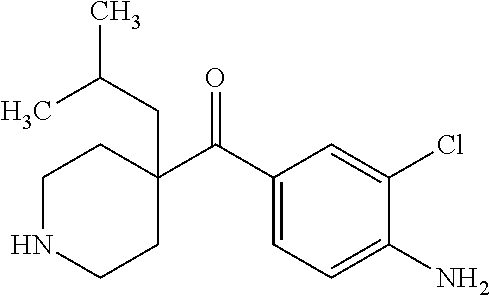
C1(C(C2=CC=C(N)C(Cl)=C2)=O)(CC(C)C)CCNCC1
